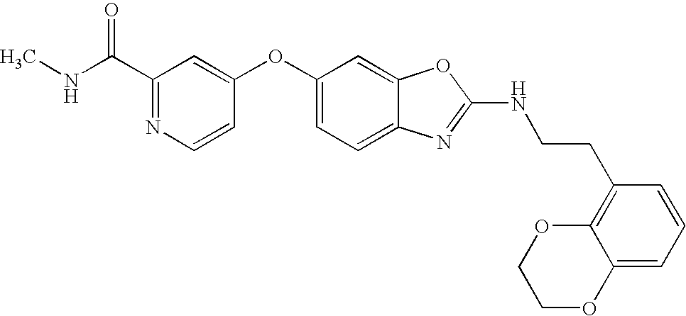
C1(C(NC)=O)=NC=CC(OC2=CC=C3C(=C2)OC(NCCC2=C4C(=CC=C2)OCCO4)=N3)=C1
